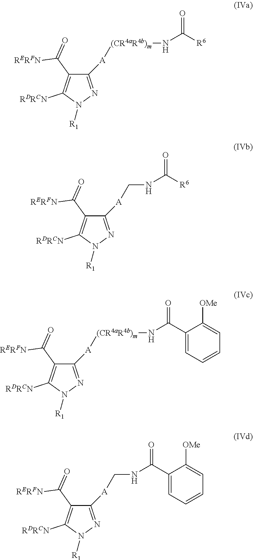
C1([A][(CR4aR4b)m]NC(=O)[R6])=NN([R1])C([RDRCN])=C1C(=O)[RERFN].C1([A]CNC(=O)[R6])=NN([R1])C([RDRCN])=C1C(=O)[RERFN].C1([A][(CR4aR4b)m]NC(=O)C2=CC=CC=C2[OMe])=NN([R1])C([RDRCN])=C1C(=O)[RERFN].C1([A]CNC(=O)C2=CC=CC=C2[OMe])=NN([R1])C([RDRCN])=C1C(=O)[RERFN]
